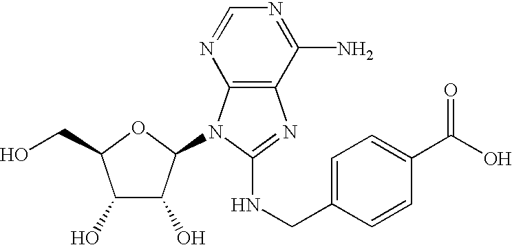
C1(O)C(O)C(N2C3=C(N=C2NCC2=CC=C(C(O)=O)C=C2)C(N)=NC=N3)OC1CO
